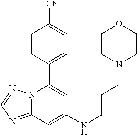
C12=NC=NN1C(C1=CC=C([CN])C=C1)=CC(NCCCN1CCOCC1)=C2
